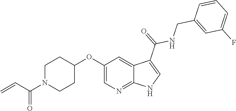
C1N(C(C=C)=O)CCC(OC2=CN=C3C(=C2)C(C(=O)NCC2=CC(F)=CC=C2)=CN3)C1
